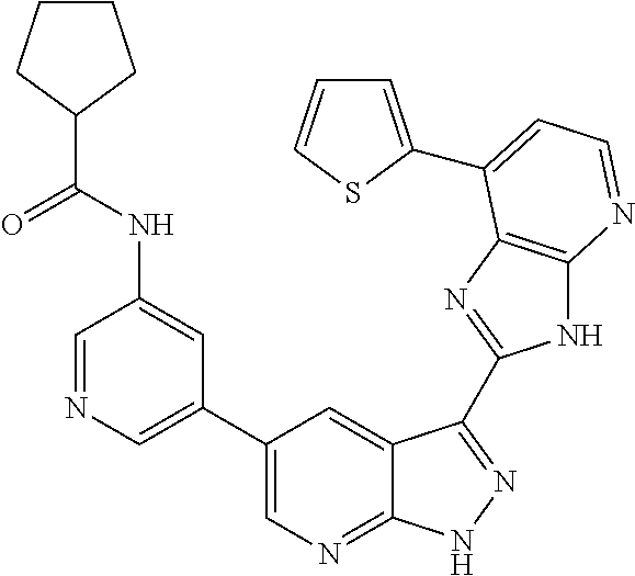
C1=NC=C(C2=CN=C3C(=C2)C(C2=NC4=C(N2)N=CC=C4C2=CC=CS2)=NN3)C=C1NC(C1CCCC1)=O
